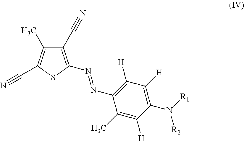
C1(C#N)=C(N=NC2=C([H])C([H])=C(N([R1])[R2])C([H])=C2C)SC(C#N)=C1C
